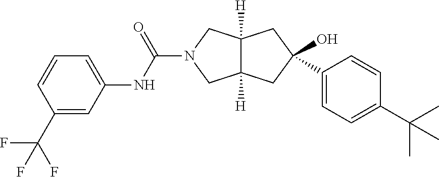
C12([H])C([H])(CC(O)(C3=CC=C(C(C)(C)C)C=C3)C1)CN(C(NC1=CC=CC(C(F)(F)F)=C1)=O)C2
